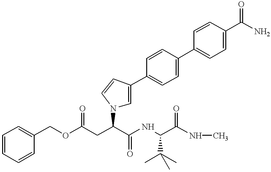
N(C(C(NC)=O)C(C)(C)C)C(C(CC(OCC1=CC=CC=C1)=O)N1C=C(C2=CC=C(C3=CC=C(C(N)=O)C=C3)C=C2)C=C1)=O
